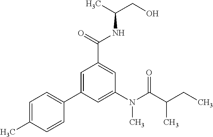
C1=C(C)C=CC(C2=CC(C(=O)NC(C)CO)=CC(N(C(C(C)CC)=O)C)=C2)=C1
